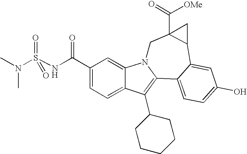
C1(C(NS(N(C)C)(=O)=O)=O)=CC=C2C(=C1)N1C(=C2C2CCCCC2)C2=CC=C(O)C=C2C2C(C(=O)[OMe])(C1)C2
